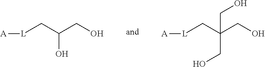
[A][L]CC(CO)O.[A][L]CC(CO)(CO)CO
